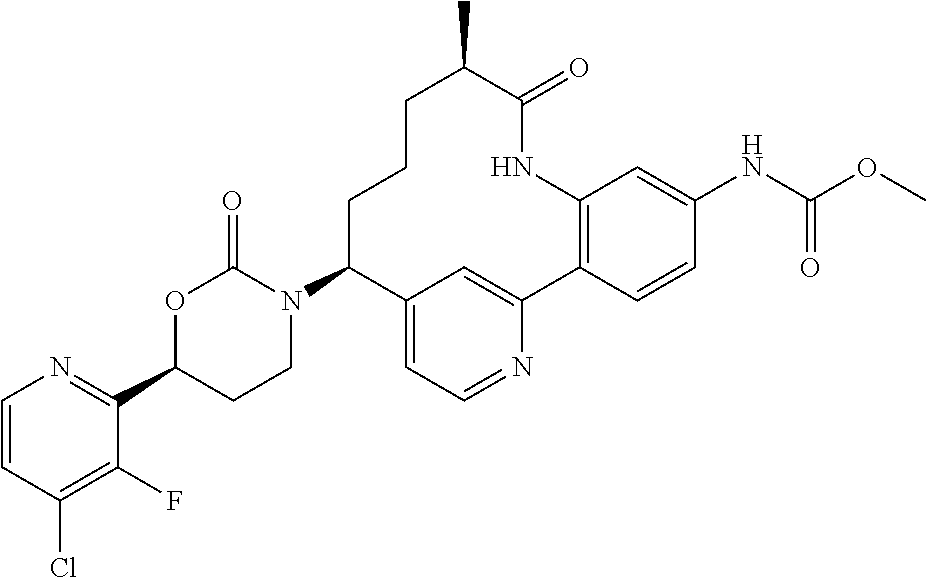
C1=CC(Cl)=C(F)C(C2CCN(C3C4=CC=NC(=C4)C4=C(C=C(NC(=O)OC)C=C4)NC(=O)C(C)CCC3)C(=O)O2)=N1
